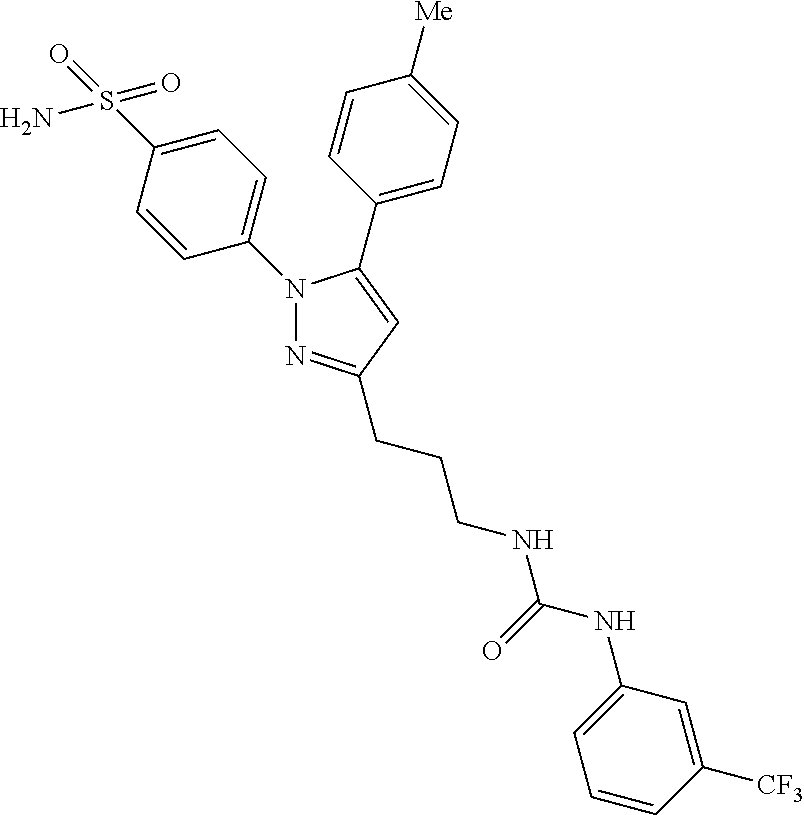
C1=C(N2N=C(CCCNC(NC3=CC=CC([CF3])=C3)=O)C=C2C2=CC=C([Me])C=C2)C=CC(S(N)(=O)=O)=C1
